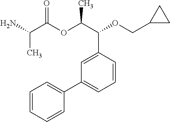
NC(C(OC(C(C1=CC(C2=CC=CC=C2)=CC=C1)OCC1CC1)C)=O)C
